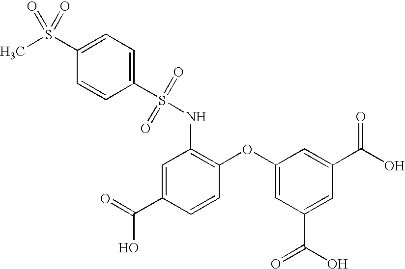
C1=C(C(=O)O)C=CC(OC2=CC(C(O)=O)=CC(C(O)=O)=C2)=C1NS(=O)(=O)C1=CC=C(S(C)(=O)=O)C=C1
